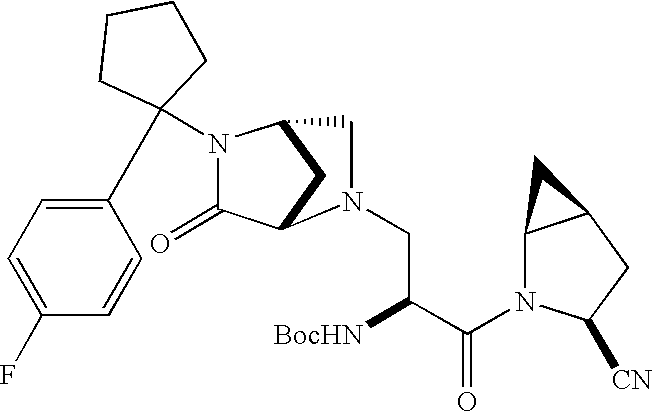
C1(=O)C2CC(CN2CC([BocHN])C(=O)N2C3C(CC2[CN])C3)N1C1(C2=CC=C(F)C=C2)CCCC1
